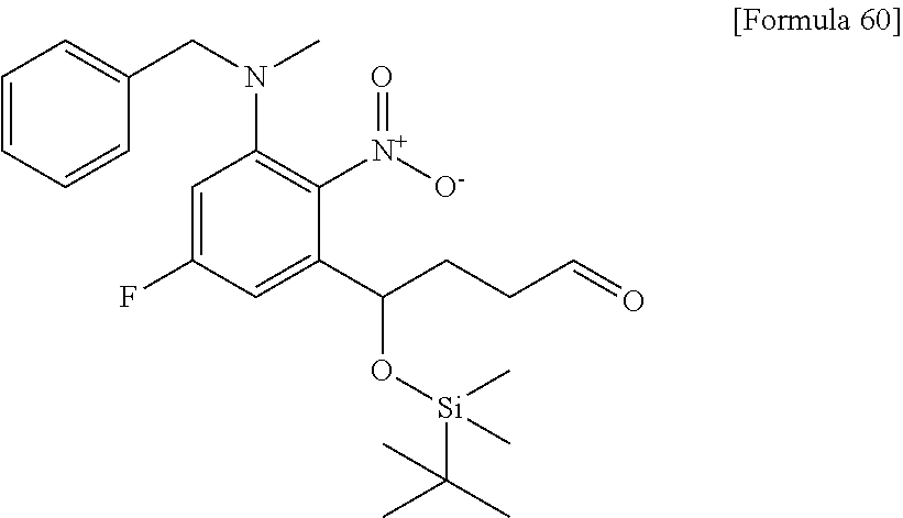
C1=CC=CC(CN(C)C2=C([N+](=O)[O-])C(C(CCC=O)O[Si](C(C)(C)C)(C)C)=CC(F)=C2)=C1
